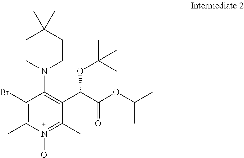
BrC1=C(C)N([O-])=C(C)C(C(C(OC(C)C)=O)OC(C)(C)C)=C1N1CCC(C)(C)CC1
